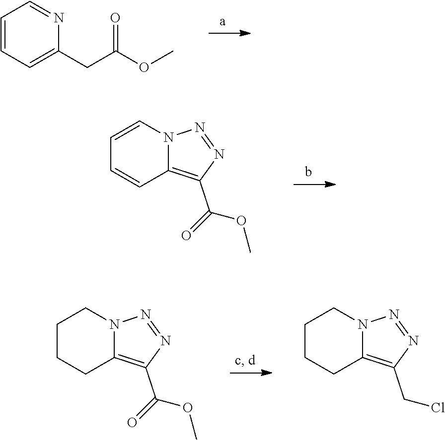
O(C)C(CC1=CC=CC=N1)=O.O(C)C(C1=C2C=CC=CN2N=N1)=O.O(C)C(C1=C2CCCCN2N=N1)=O.ClCC1=C2CCCCN2N=N1
